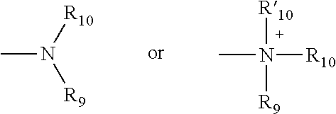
CN([R10])[R9].CN([R10])([R10])[R9]
